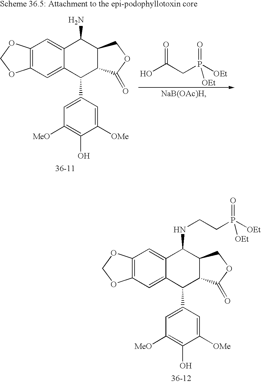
OC(CP([OEt])([OEt])=O)=O.NC1C2=CC3=C(C=C2C(C2=CC([MeO])=C(O)C([OMe])=C2)C2C1COC2=O)OCO3.C12=C(C=C3C(=C1)C(NCCP([OEt])(=O)[OEt])C1C(C3C3=CC([MeO])=C(O)C([OMe])=C3)C(=O)OC1)OCO2
